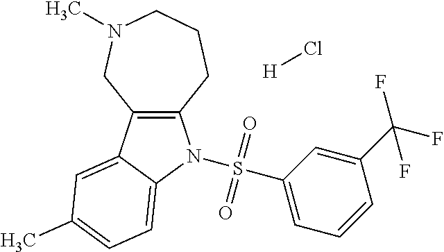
C12=C(C3=CC(C)=CC=C3N1S(C1=CC=CC(C(F)(F)F)=C1)(=O)=O)CN(C)CCC2.[H]Cl
